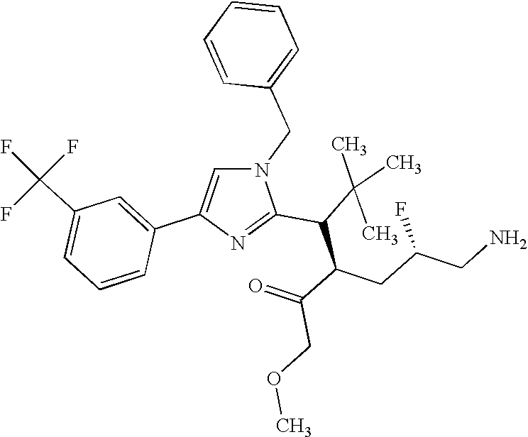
C1=CC=CC(CN2C=C(C3=CC(C(F)(F)F)=CC=C3)N=C2C(C(C(=O)COC)CC(CN)F)C(C)(C)C)=C1
